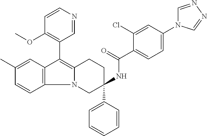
C12=C(C=CC(C)=C1)N1C(=C2C2=C(OC)C=CN=C2)CCC(C2=CC=CC=C2)(NC(=O)C2=CC=C(N3C=NN=C3)C=C2Cl)C1
